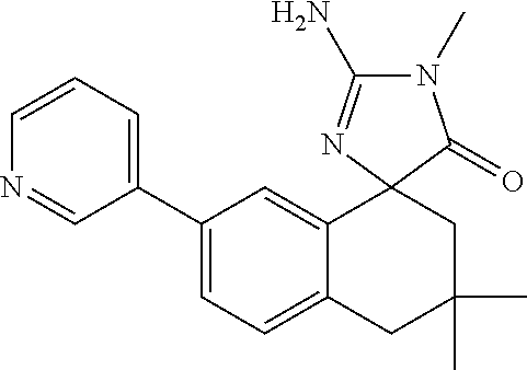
N1=CC(C2=CC=C3C(=C2)C2(CC(C)(C)C3)C(=O)N(C)C(N)=N2)=CC=C1
